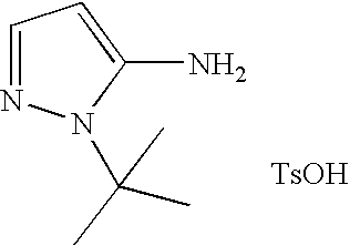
C1=NN(C(C)(C)C)C(N)=C1.[TsOH]
